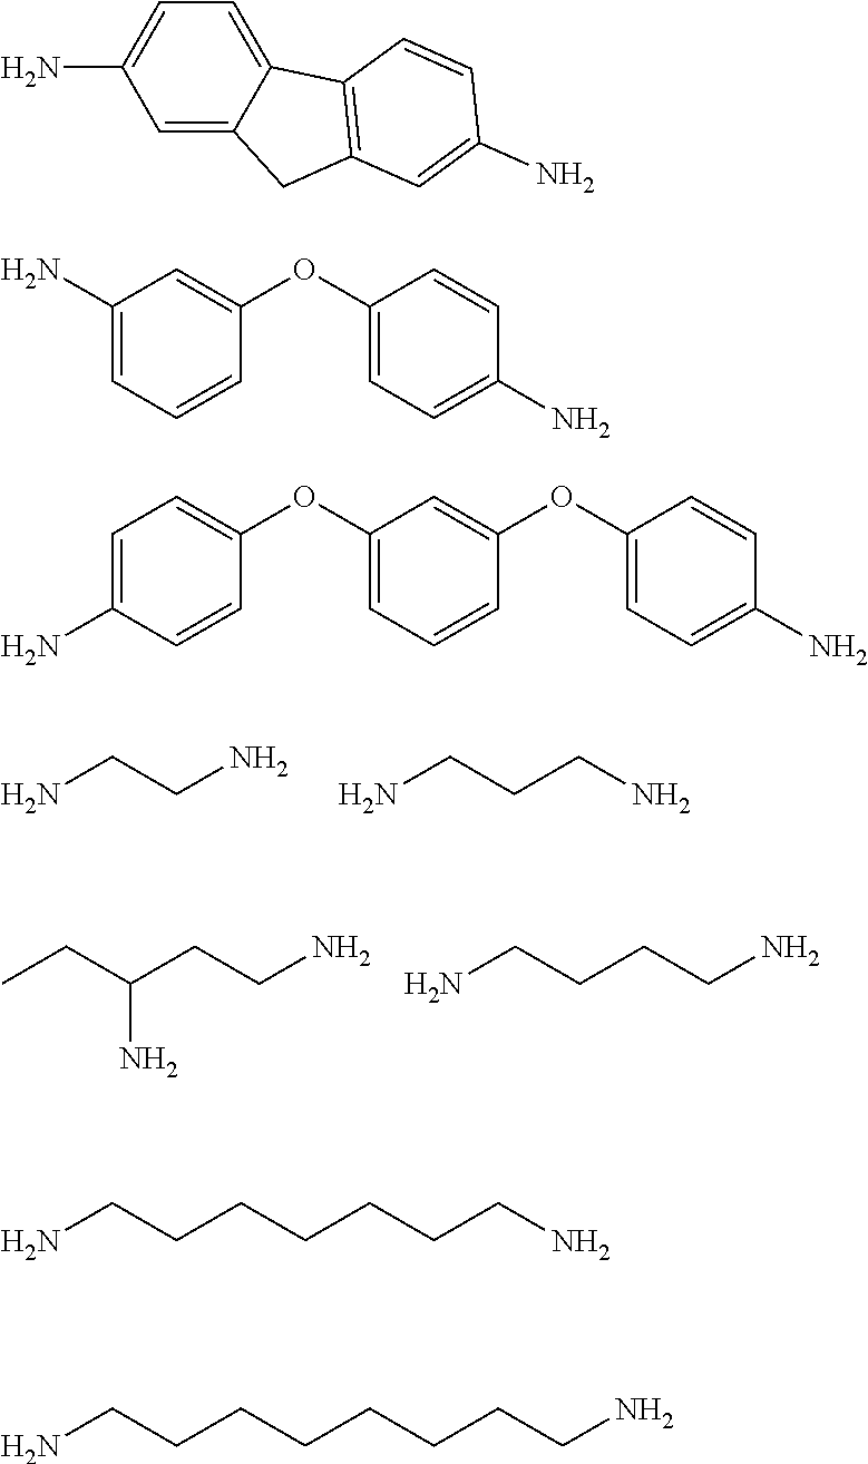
NCCN.NCCCN.CCC(CCN)N.NCCCCN.C1=C2C(=CC=C1N)C1=C(C2)C=C(N)C=C1.C1(N)=CC=CC(OC2=CC=C(N)C=C2)=C1.C1=C(N)C=CC(OC2=CC=CC(OC3=CC=C(N)C=C3)=C2)=C1.NCCCCCCCN.NCCCCCCCCN
